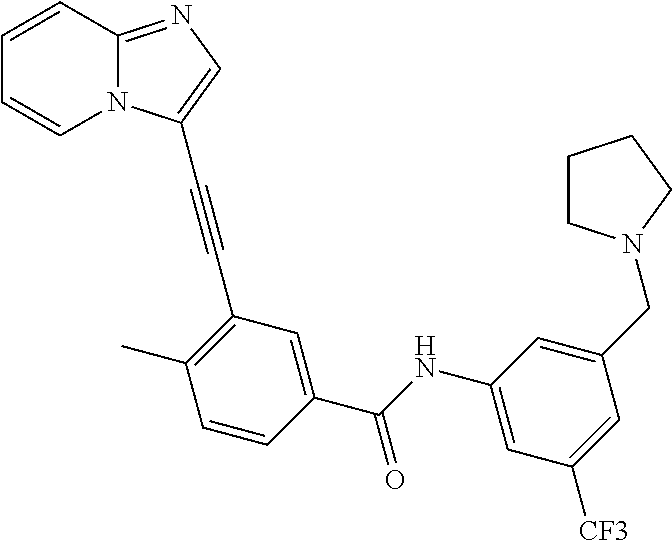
C1=CC2=NC=C(C#CC3=C(C)C=CC(C(NC4=CC([CF3])=CC(CN5CCCC5)=C4)=O)=C3)N2C=C1
